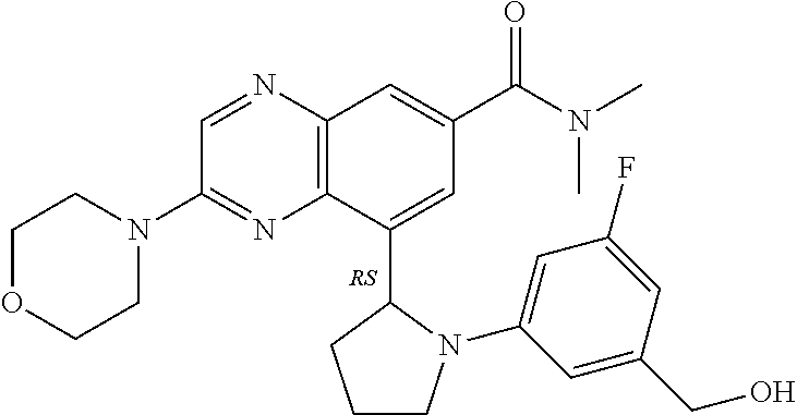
C12=C(N=CC(N3CCOCC3)=N1)C=C(C(N(C)C)=O)C=C2C1CCCN1C1=CC(F)=CC(CO)=C1
